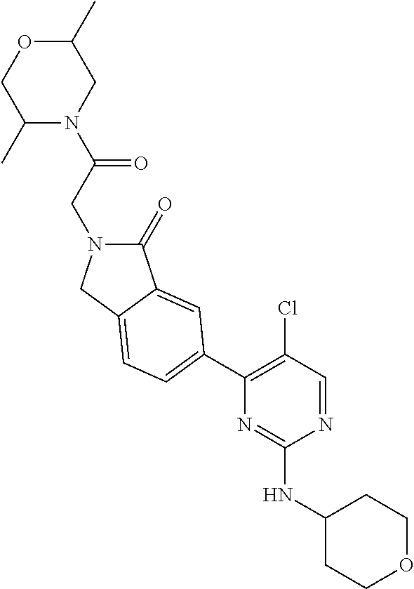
N1(C(CN2C(=O)C3=CC(C4=C(Cl)C=NC(NC5CCOCC5)=N4)=CC=C3C2)=O)CC(C)OCC1C
